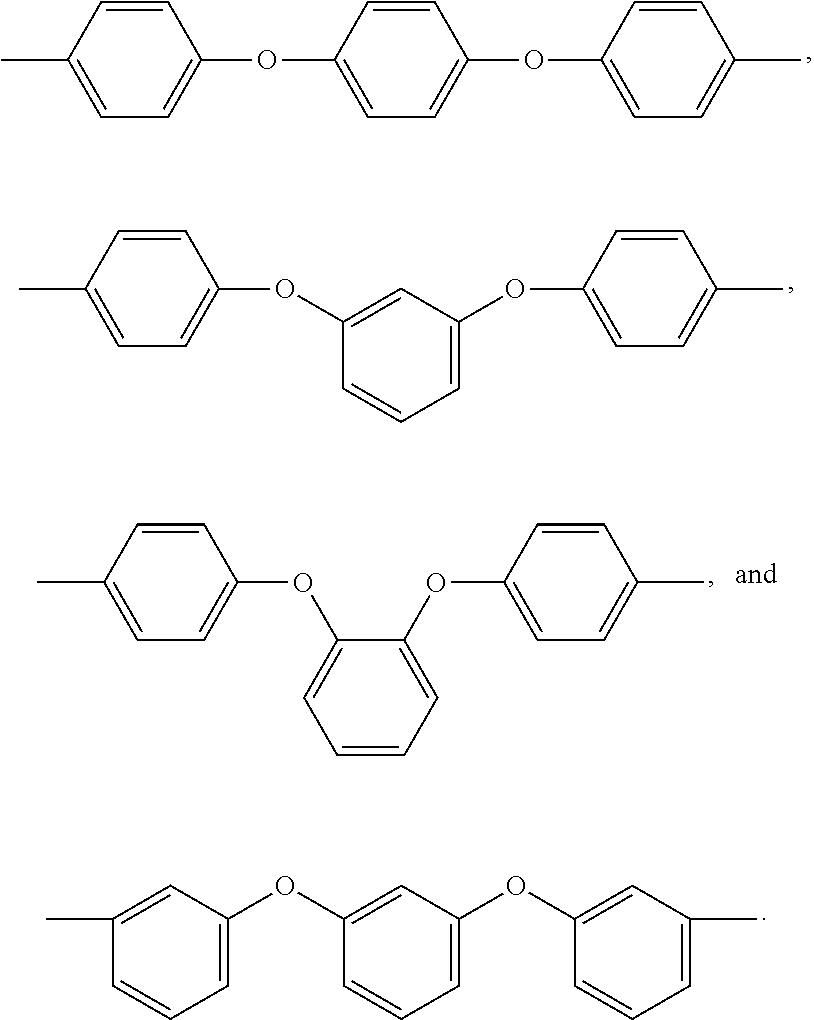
C1(OC2=CC=C(OC3=CC=C(C)C=C3)C=C2)=CC=C(C)C=C1.C1(OC2=CC(OC3=CC=C(C)C=C3)=CC=C2)=CC=C(C)C=C1.C1(OC2=CC=CC=C2OC2=CC=C(C)C=C2)=CC=C(C)C=C1.CC1=CC(OC2=CC(OC3=CC(C)=CC=C3)=CC=C2)=CC=C1
